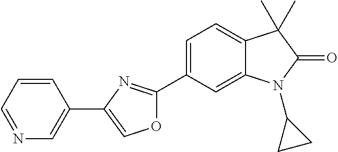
C1=C(C2=NC(C3=CN=CC=C3)=CO2)C=C2C(=C1)C(C)(C)C(=O)N2C1CC1
